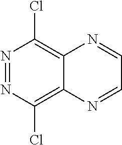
N1=NC(Cl)=C2C(=C1Cl)N=CC=N2
